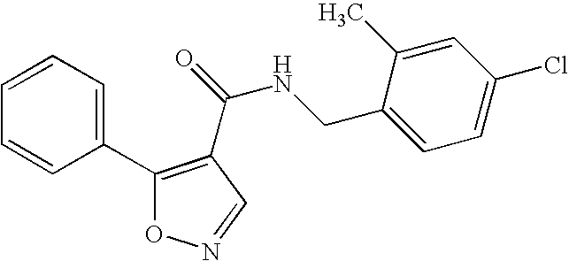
C1=CC=C(C2=C(C(=O)NCC3=CC=C(Cl)C=C3C)C=NO2)C=C1
